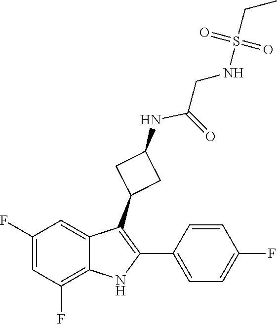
O=S(CC)(NCC(NC1CC(C2=C(C3=CC=C(F)C=C3)NC3=C(F)C=C(F)C=C32)C1)=O)=O
